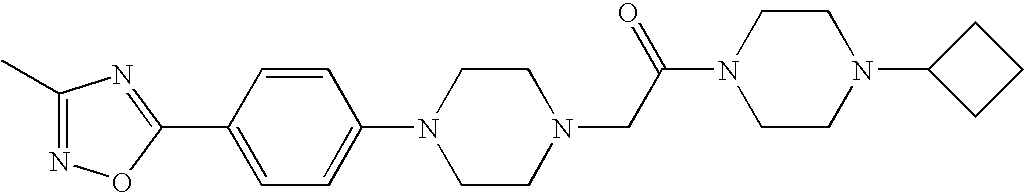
C1(C)=NOC(C2=CC=C(N3CCN(CC(N4CCN(C5CCC5)CC4)=O)CC3)C=C2)=N1
